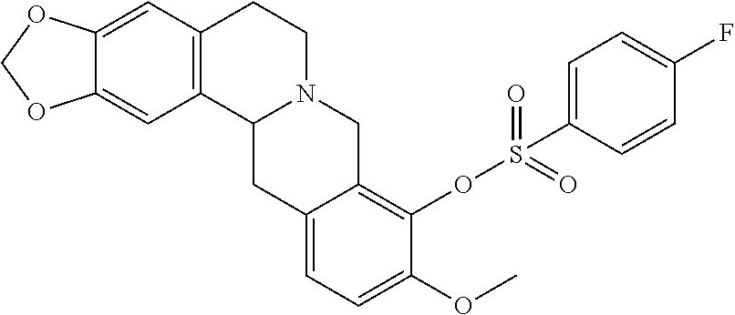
C12=C(C=C3C(=C1)OCO3)CCN1C2CC2=CC=C(OC)C(OS(=O)(=O)C3=CC=C(F)C=C3)=C2C1
